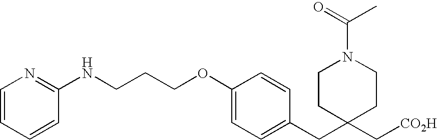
C1=C(CC2(C[CO2H])CCN(C(=O)C)CC2)C=CC(OCCCNC2=NC=CC=C2)=C1
